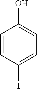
C1=CC(I)=CC=C1O
